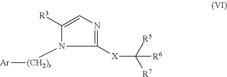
[X](C([R7])([R5])[R6])C1=NC=C([R3])N1[(CH2)r][Ar]
